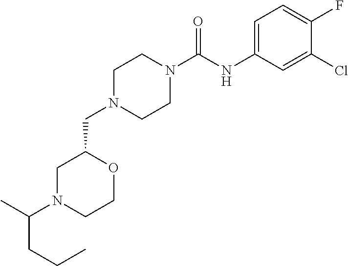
C1N(CC2OCCN(C(CCC)C)C2)CCN(C(NC2=CC=C(F)C(Cl)=C2)=O)C1
